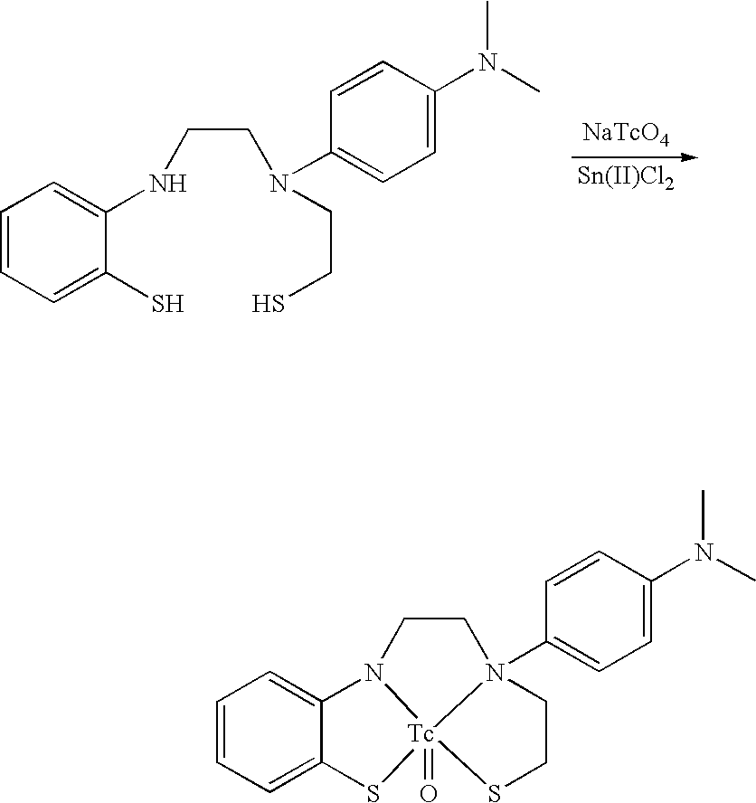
[NaTcO4].[Sn(II)Cl2].C1=CC=C(S)C(NCCN(C2=CC=C(N(C)C)C=C2)CCS)=C1.C1=CC=C2C(=C1)N1CCN3(C4=CC=C(N(C)C)C=C4)CCS[Tc]13(=O)S2
